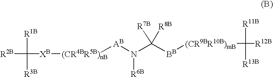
[R2B]C([R1B])([R3B])[XB][(CR4BR5B)nB][AB]N(C([BB][(CR9BR10B)mB]C([R11B])([R13B])[R12B])([R8B])[R7B])[R6B]
